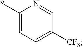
C1([CF3])=CC=C(*)N=C1
